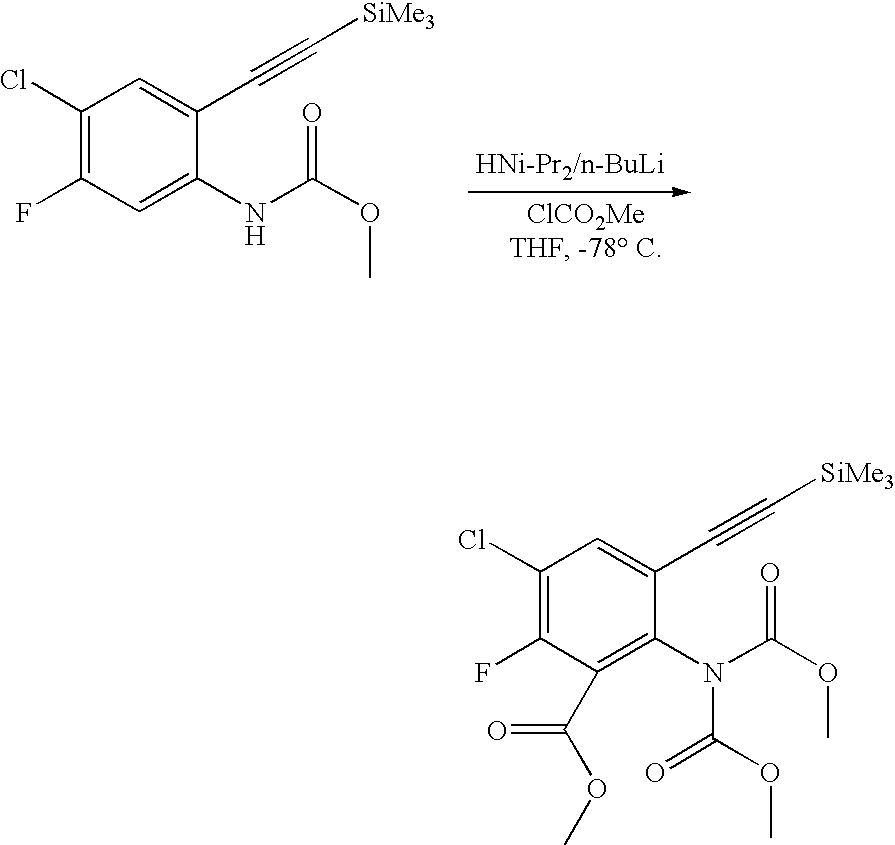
[HNi-Pr2/n-BuLi].C1(Cl)=C(F)C=C(NC(OC)=O)C(C#C[SiMe3])=C1.C1(Cl)=C(F)C(C(OC)=O)=C(N(C(OC)=O)C(OC)=O)C(C#C[SiMe3])=C1
